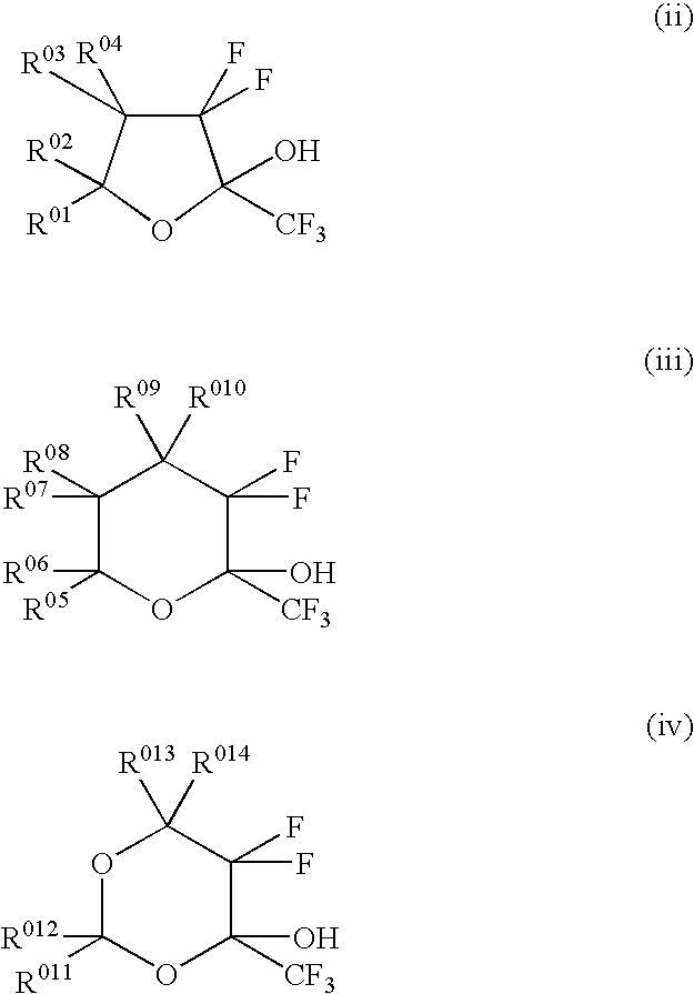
C1(F)(F)C([R04])([R03])C([R02])([R01])OC1(O)[CF3].C1([R07])([R08])C([R06])([R05])OC(O)([CF3])C(F)(F)C1([R09])[R010].O1C([R012])([R011])OC(O)([CF3])C(F)(F)C1([R013])[R014]
